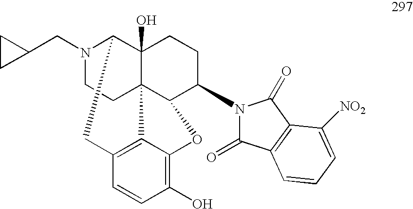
N1(CC2CC2)CCC23C4(O)C1CC1=C2C(=C(O)C=C1)OC3C(N1C(=O)C2=C(C1=O)C([NO2])=CC=C2)CC4
